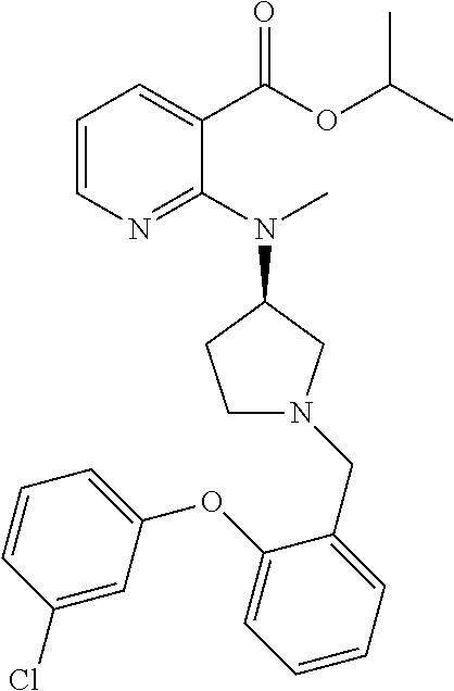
C1(Cl)=CC(OC2=CC=CC=C2CN2CCC(N(C)C3=NC=CC=C3C(=O)OC(C)C)C2)=CC=C1
